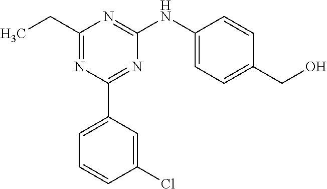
C1(CC)=NC(C2=CC=CC(Cl)=C2)=NC(NC2=CC=C(CO)C=C2)=N1
